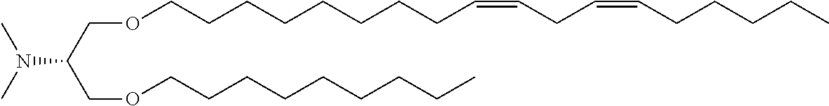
CN(C)C(COCCCCCCCCC=CCC=CCCCCC)COCCCCCCCCC
